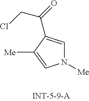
N1([Me])C=C(C(CCl)=O)C([Me])=C1
